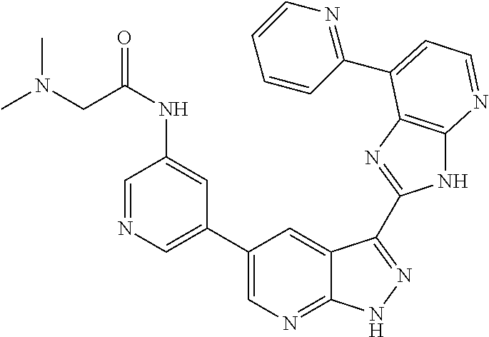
C1(C2=CN=CC(NC(CN(C)C)=O)=C2)=CN=C2C(=C1)C(C1=NC3=C(N1)N=CC=C3C1=NC=CC=C1)=NN2
